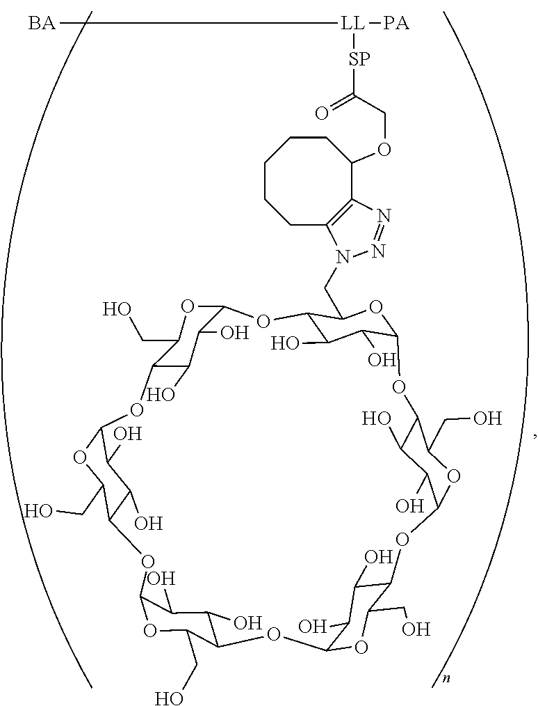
[BA][LL]([PA])[SP]C(COC1C2=C(CCCCC1)N(CC1C3C(O)C(O)C(O1)OC1C(O)C(O)C(OC1CO)OC1C(O)C(O)C(OC1CO)OC1C(O)C(O)C(OC1CO)OC1C(O)C(O)C(OC1CO)OC1C(O)C(O)C(O3)OC1CO)N=N2)=O
